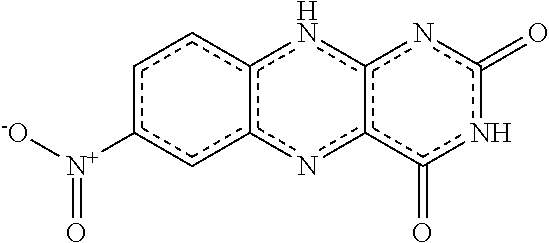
c1c([N+]([-O])=O)cc2c(c1)nc1c(n2)c(=O)nc(=O)n1
